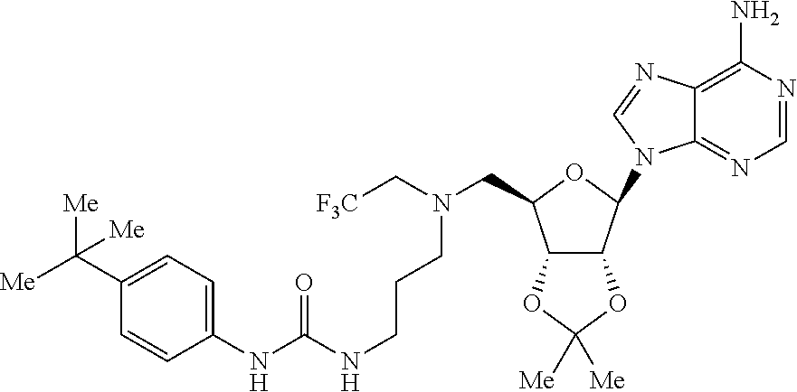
C12=C(N)N=CN=C1N(C1OC(CN(C[F3C])CCCNC(NC3=CC=C(C([Me])([Me])[Me])C=C3)=O)C3C1OC([Me])([Me])O3)C=N2
